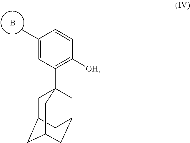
C1(C)=CC(C23CC4CC(CC(C2)C4)C3)=C([OH])C=C1.B
